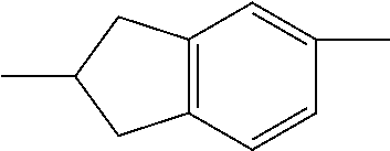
C1(C)=CC2=C(C=C1)CC(C)C2
